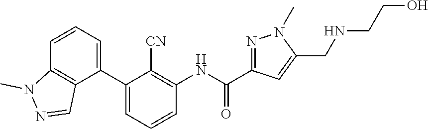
C1(C2=CC=CC3=C2C=NN3C)=CC=CC(NC(C2=NN(C)C(CNCCO)=C2)=O)=C1[CN]
